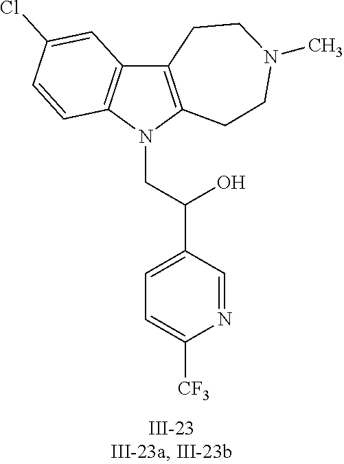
N1(CC(C2=CC=C([CF3])N=C2)O)C2=C(C3=C1C=CC(Cl)=C3)CCN(C)CC2
